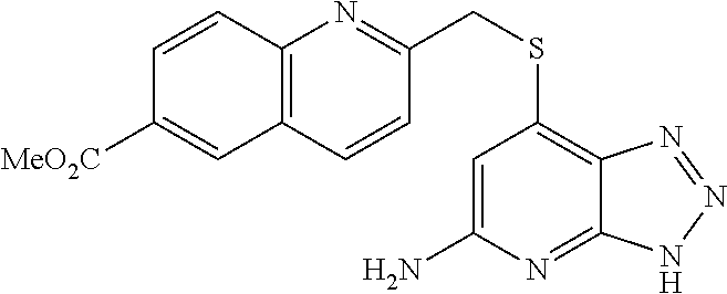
C12=C(C=CC(CSC3=C4C(=NC(N)=C3)NN=N4)=N1)C=C([MeO2C])C=C2
